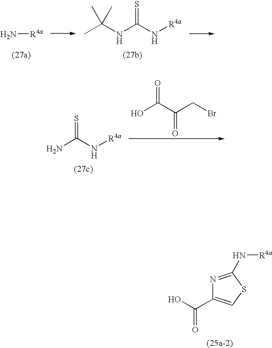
N1=C(N[R4a])SC=C1C(O)=O.[R4a]N.CC(NC(N[R4a])=S)(C)C.NC(N[R4a])=S.OC(C(CBr)=O)=O
